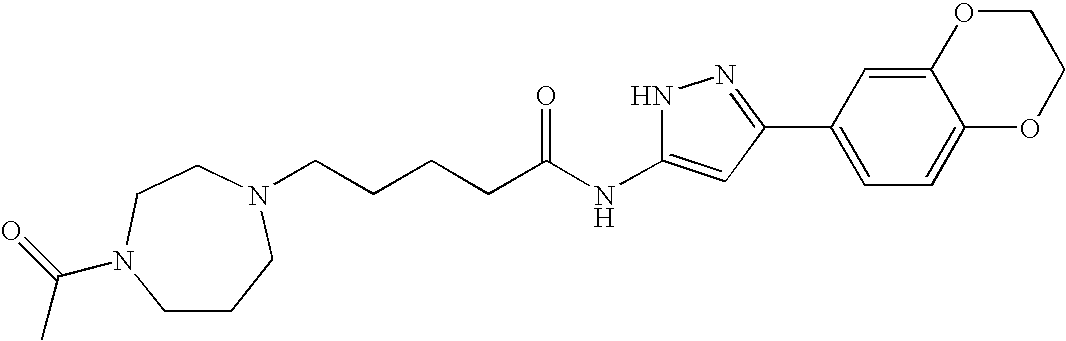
C(CCCC(NC1=CC(C2=CC=C3C(=C2)OCCO3)=NN1)=O)N1CCCN(C(=O)C)CC1
